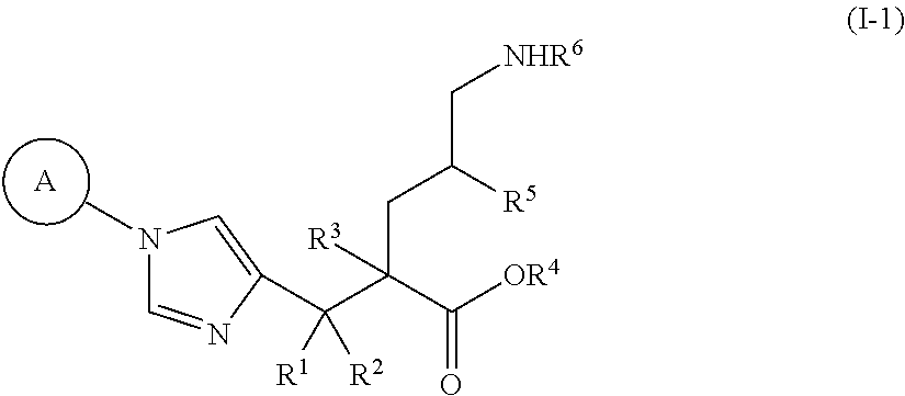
[A].N1(C)C=NC(C(C(C([OR4])=O)(CC([R5])C[NHR6])[R3])([R1])[R2])=C1
